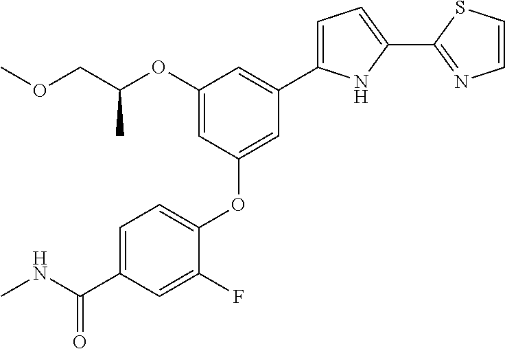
C1(OC(COC)C)=CC(OC2=CC=C(C(NC)=O)C=C2F)=CC(C2=CC=C(C3=NC=CS3)N2)=C1
